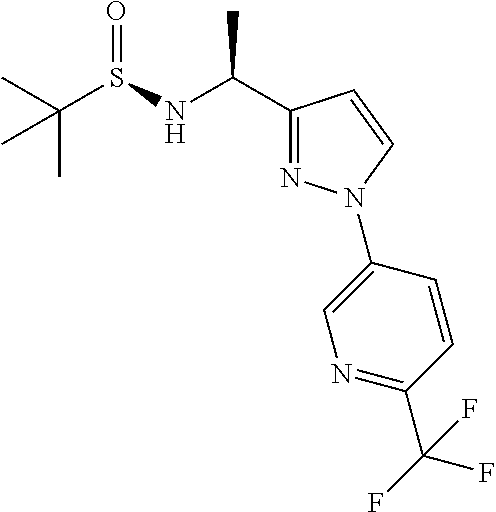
C1(C(NS(C(C)(C)C)=O)C)=NN(C2=CN=C(C(F)(F)F)C=C2)C=C1
